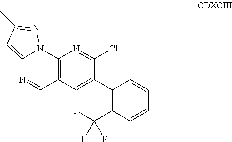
C12=C(C=C(C3=C(C(F)(F)F)C=CC=C3)C(Cl)=N1)C=NC1=CC(C)=NN21
